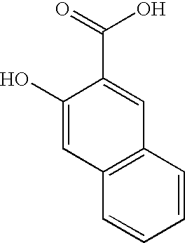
C1(O)=CC2=C(C=C1C(=O)O)C=CC=C2
